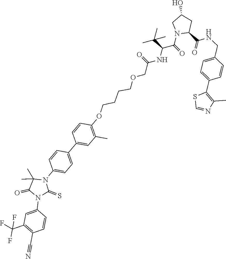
C1(C2=CC(C)=C(OCCCCOCC(NC(C(=O)N3CC(O)CC3C(=O)NCC3=CC=C(C4=C(C)N=CS4)C=C3)C(C)(C)C)=O)C=C2)=CC=C(N2C(C)(C)C(=O)N(C3=CC(C(F)(F)F)=C(C#N)C=C3)C2=S)C=C1
